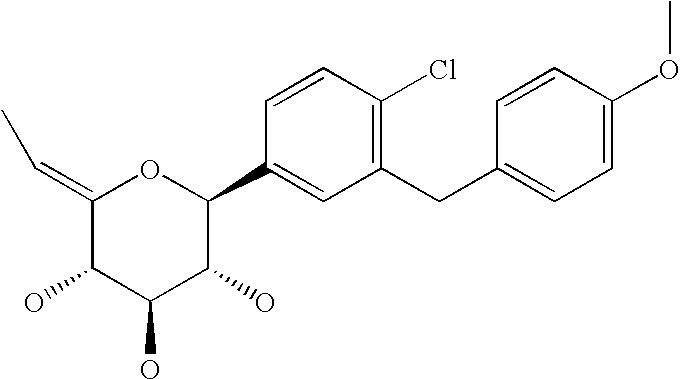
C1(=CC)C(O)C(O)C(O)C(C2=CC(CC3=CC=C(OC)C=C3)=C(Cl)C=C2)O1
